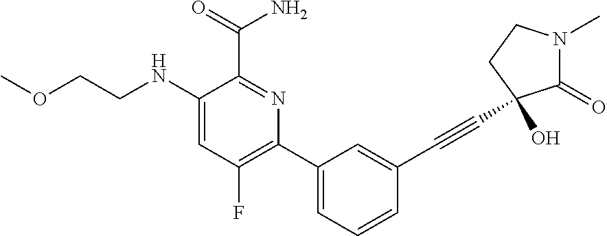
C1(C(=O)N)=NC(C2=CC=CC(C#CC3(O)C(=O)N(C)CC3)=C2)=C(F)C=C1NCCOC
